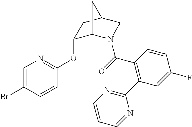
C1=C(Br)C=CC(OC2C3N(C(=O)C4=C(C5=NC=CC=N5)C=C(F)C=C4)CC(C2)C3)=N1
